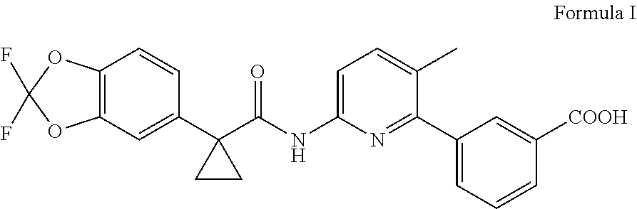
C12=C(OC(F)(F)O1)C=CC(C1(C(=O)NC3=CC=C(C)C(C4=CC=CC([COOH])=C4)=N3)CC1)=C2
